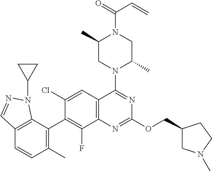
C12=C(C(C3=C(F)C4=C(C=C3Cl)C(N3C(C)CN(C(C=C)=O)C(C)C3)=NC(OCC3CN(C)CC3)=N4)=C(C)C=C1)N(C1CC1)N=C2
